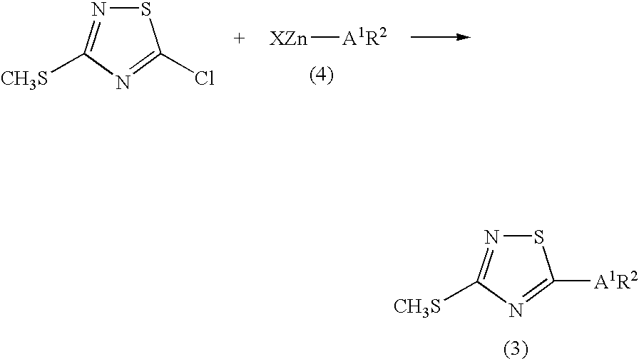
S1N=C([CH3S])N=C1Cl.[XZn][A1R2].S1N=C([CH3S])N=C1[A1R2]
